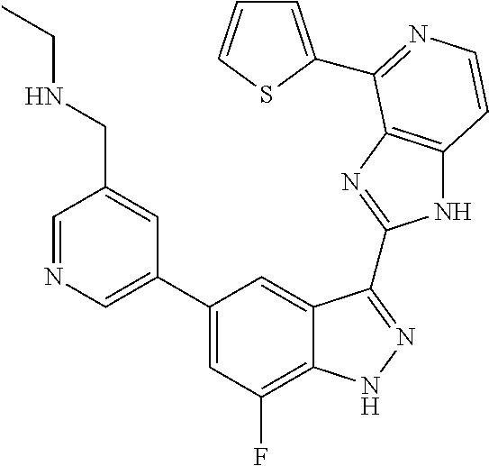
C1=C(C2=CC(F)=C3C(=C2)C(C2=NC4=C(N2)C=CN=C4C2=CC=CS2)=NN3)C=C(CNCC)C=N1
